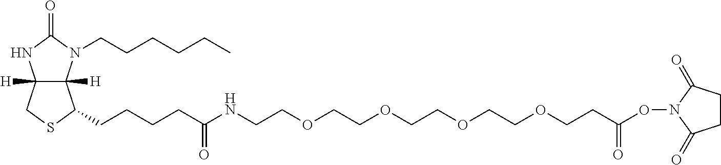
C12([H])C([H])(N(CCCCCC)C(=O)N1)C(CCCCC(=O)NCCOCCOCCOCCOCCC(ON1C(=O)CCC1=O)=O)SC2
